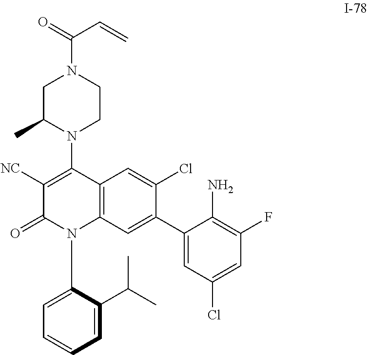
C12=C(C=C(C3=CC(Cl)=CC(F)=C3N)C(Cl)=C1)N(C1=CC=CC=C1C(C)C)C(=O)C([NC])=C2N1CCN(C(=O)C=C)CC1C
